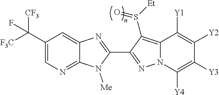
C12=NC=C(C([F3C])([CF3])F)C=C1N=C(C1=NN3C(=C1S([Et])=O)C([Y1])=C([Y2])C([Y3])=C3[Y4])N2[Me]
